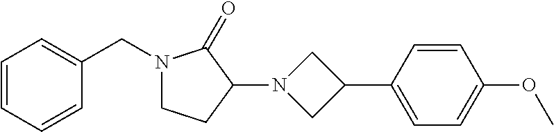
C1=CC=CC(CN2CCC(N3CC(C4=CC=C(OC)C=C4)C3)C2=O)=C1
